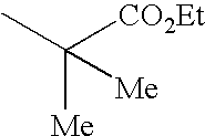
CC([CO2Et])([Me])[Me]
